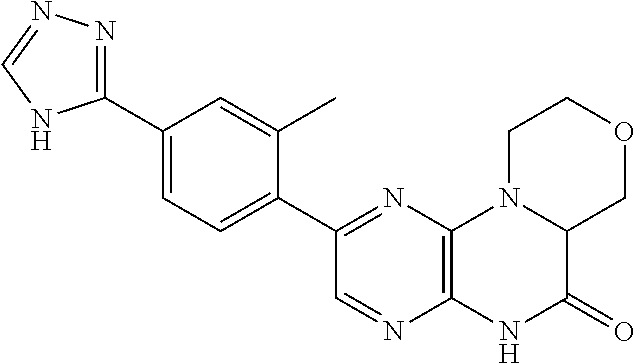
C12=C(N=C(C3=CC=C(C4=NN=CN4)C=C3C)C=N1)N1C(C(=O)N2)COCC1
